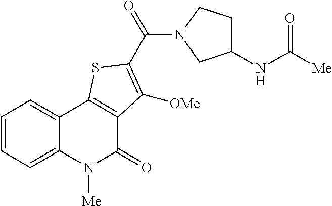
C1=CC=C2C(=C1)C1=C(C(=O)N2[Me])C([OMe])=C(C(N2CC(NC([Me])=O)CC2)=O)S1
